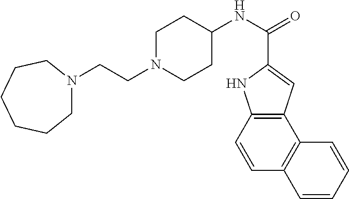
C12=C(C=CC3=C1C=CC=C3)NC(C(NC1CCN(CCN3CCCCCC3)CC1)=O)=C2
